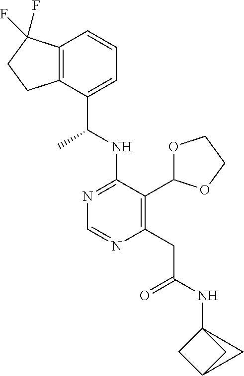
N1=C(NC(C)C2=CC=CC3=C2CCC3(F)F)C(C2OCCO2)=C(CC(=O)NC23CC(C2)C3)N=C1
